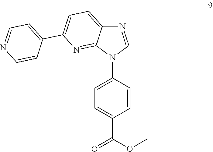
N1=CN(C2=CC=C(C(OC)=O)C=C2)C2=NC(C3=CC=NC=C3)=CC=C12
